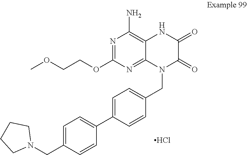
N1=C(OCCOC)N=C2C(=C1N)NC(=O)C(=O)N2CC1=CC=C(C2=CC=C(CN3CCCC3)C=C2)C=C1.Cl
